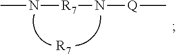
CN[R7]N[Q]C.[R7]
